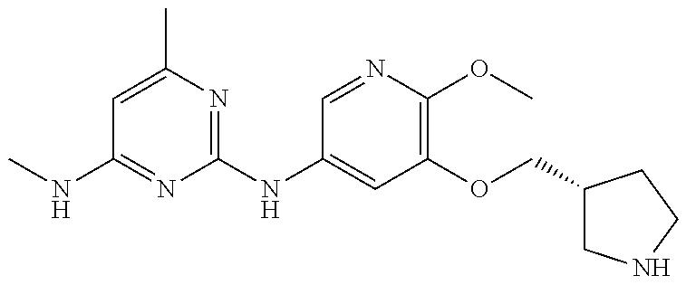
CNC1=NC(NC2=CC(OCC3CNCC3)=C(OC)N=C2)=NC(C)=C1
